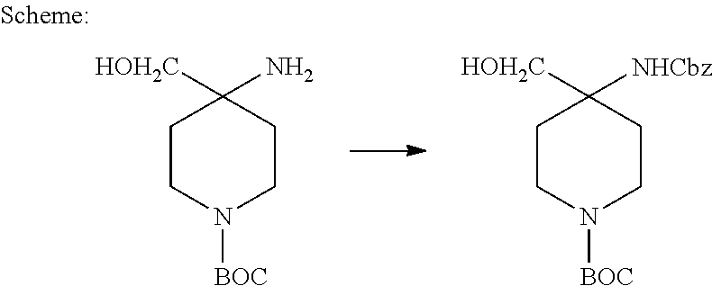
C1CN([BOC])CCC1([HOH2C])[NHCbz].C1CN([BOC])CCC1([HOH2C])N
